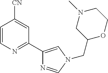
C1=CN=C(C2=CN(CC3OCCN(C)C3)C=N2)C=C1[CN]
